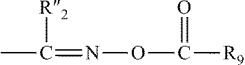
CC(=NOC([R9])=O)[R2]
